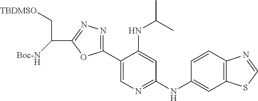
C12=C(C=CC(NC3=NC=C(C4=NN=C(C(C[TBDMSO])[Boc-NH])O4)C(NC(C)C)=C3)=C1)N=CS2
